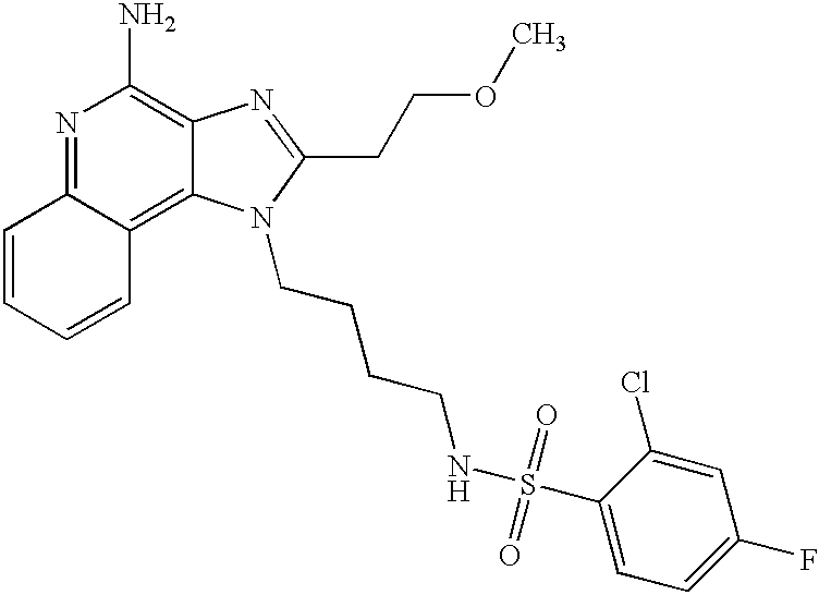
N1=C2C(=C3C(=C1N)N=C(CCOC)N3CCCCNS(=O)(=O)C1=CC=C(F)C=C1Cl)C=CC=C2
